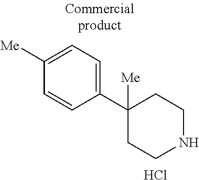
C1(C2([Me])CCNCC2)=CC=C([Me])C=C1.Cl
